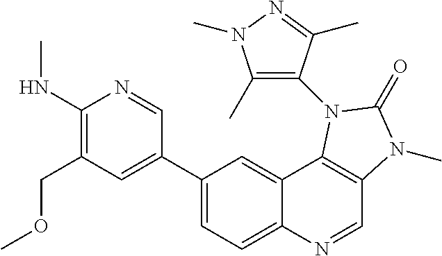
C1(NC)=C(COC)C=C(C2=CC=C3C(=C2)C2=C(C=N3)N(C)C(=O)N2C2=C(C)N(C)N=C2C)C=N1
